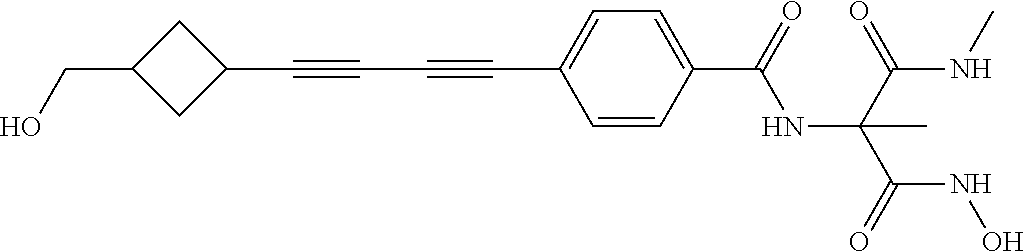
C1(C#CC#CC2=CC=C(C(=O)NC(C(NC)=O)(C(=O)NO)C)C=C2)CC(CO)C1
